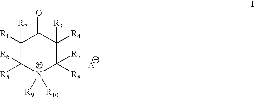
C1([R1])([R2])C([R5])([R6])[N+]([R9])([R10])C([R8])([R7])C([R3])([R4])C1=O.[A]
